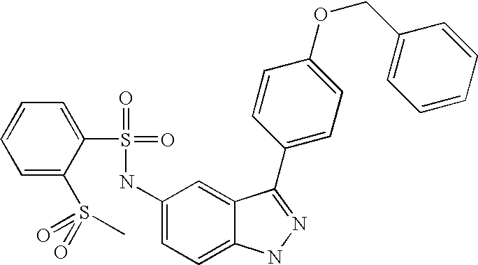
C1=CC=C(S(=O)(=O)C)C(S(=O)(=O)NC2=CC=C3C(=C2)C(C2=CC=C(OCC4=CC=CC=C4)C=C2)=NN3)=C1
